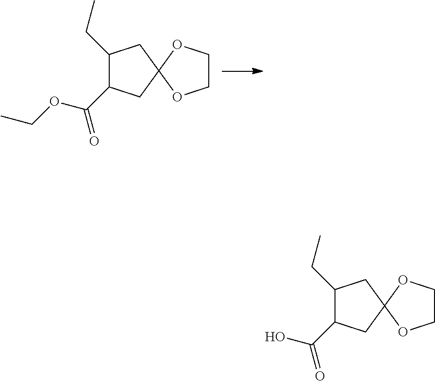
C1(CC)C(C(=O)OCC)CC2(C1)OCCO2.C1(CC)C(C(=O)O)CC2(C1)OCCO2
